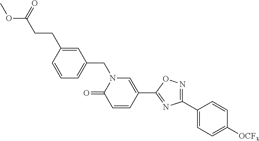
C1=C(CCC(=O)OC)C=CC=C1CN1C(=O)C=CC(C2=NC(C3=CC=C([OCF3])C=C3)=NO2)=C1
